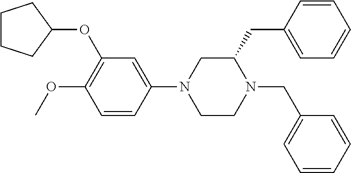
C1CCC(OC2=C(OC)C=CC(N3CCN(CC4=CC=CC=C4)C(CC4=CC=CC=C4)C3)=C2)C1
